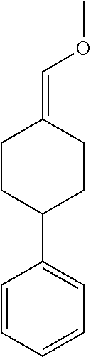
C1=CC=CC=C1C1CCC(=COC)CC1
